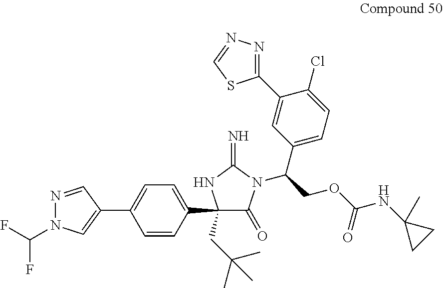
C(N1C(=O)C(C2=CC=C(C3=CN(C(F)F)N=C3)C=C2)(CC(C)(C)C)NC1=N)(C1=CC=C(Cl)C(C2=NN=CS2)=C1)COC(=O)NC1(C)CC1
